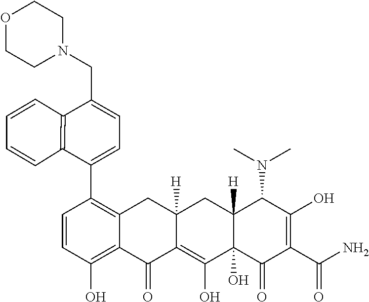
C1=CC(O)=C2C(=C1C1=CC=C(CN3CCOCC3)C3=C1C=CC=C3)CC1([H])C(=C(O)C3(O)C([H])(C1)C(N(C)C)C(O)=C(C(N)=O)C3=O)C2=O
